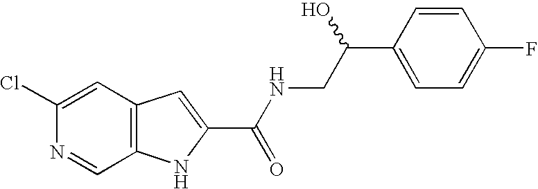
C1(Cl)=CC2=C(C=N1)NC(C(NCC(C1=CC=C(F)C=C1)O)=O)=C2
